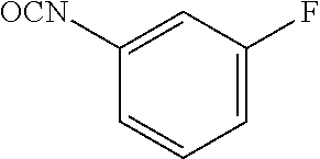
C1=CC=C(F)C=C1[OCN]
